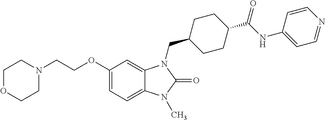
C1(OCCN2CCOCC2)=CC=C2C(=C1)N(CC1CCC(C(NC3=CC=NC=C3)=O)CC1)C(=O)N2C
